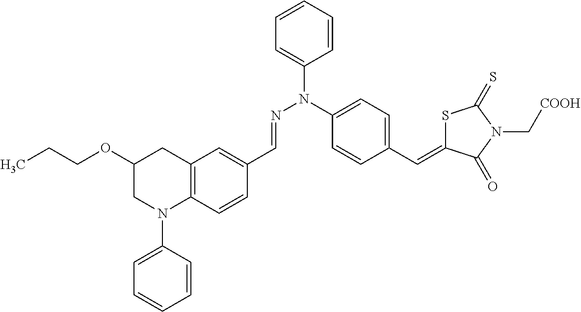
C1(OCCC)CN(C2=CC=CC=C2)C2=C(C1)C=C(C=NN(C1=CC=CC=C1)C1=CC=C(C=C3SC(=S)N(C[COOH])C3=O)C=C1)C=C2
